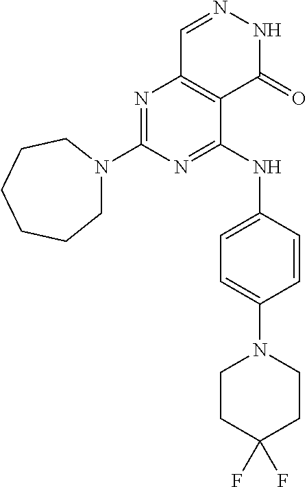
N1=C(N2CCCCCC2)N=C(NC2=CC=C(N3CCC(F)(F)CC3)C=C2)C2=C1C=NNC2=O
